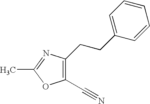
C1(C#N)=C(CCC2=CC=CC=C2)N=C(C)O1
